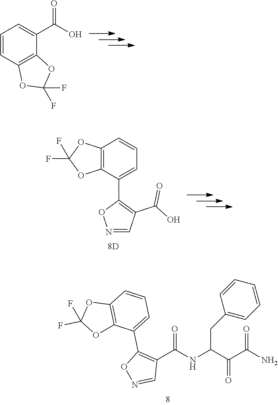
C1=CC2=C(C(C(O)=O)=C1)OC(F)(F)O2.C(C(NC(=O)C1=C(C2=CC=CC3=C2OC(F)(F)O3)ON=C1)C(C(=O)N)=O)C1=CC=CC=C1.C12=C(C(C3=C(C(O)=O)C=NO3)=CC=C1)OC(F)(F)O2
